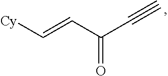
C(=O)(C=C[Cy])C#C
